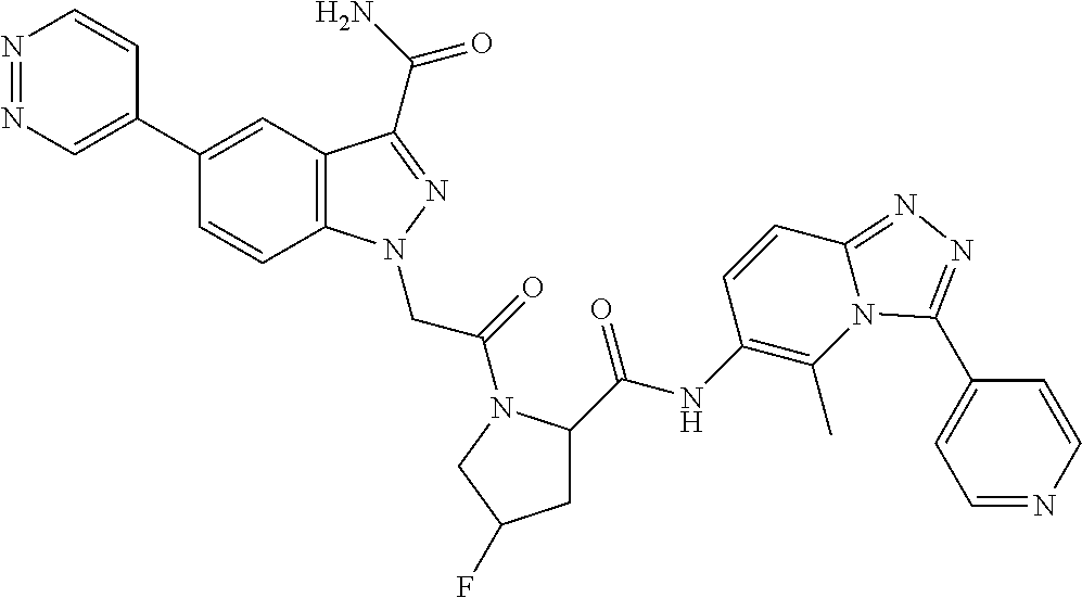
N1=NC=C(C2=CC3=C(C=C2)N(CC(=O)N2C(C(=O)NC4=C(C)N5C(=NN=C5C5=CC=NC=C5)C=C4)CC(F)C2)N=C3C(N)=O)C=C1
